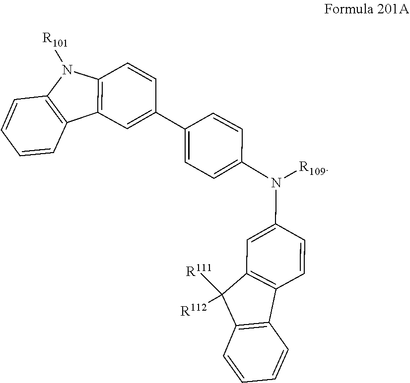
C1(N(C2=CC=C(C3=CC4=C(N([R101])C5=C4C=CC=C5)C=C3)C=C2)[R109])=CC2=C(C=C1)C1=C(C=CC=C1)C2([R112])[R111]
